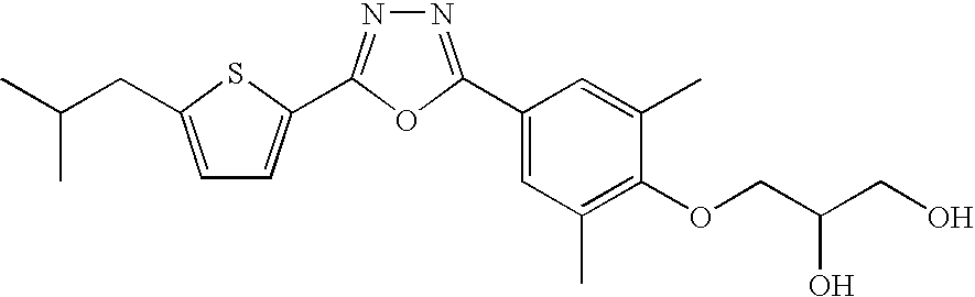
N1=C(C2=CC(C)=C(OCC(CO)O)C(C)=C2)OC(C2=CC=C(CC(C)C)S2)=N1
